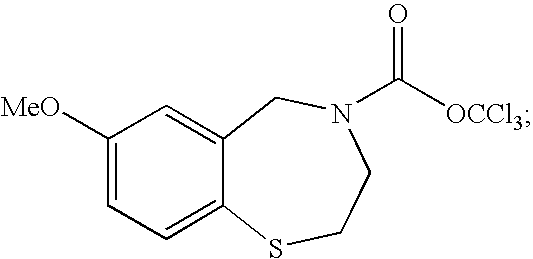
C1([MeO])=CC=C2C(=C1)CN(C([OCCl3])=O)CCS2
